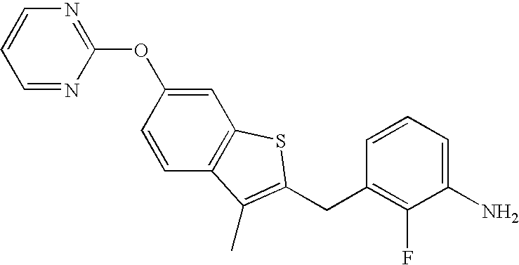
C1(OC2=CC3=C(C=C2)C(C)=C(CC2=C(F)C(N)=CC=C2)S3)=NC=CC=N1
